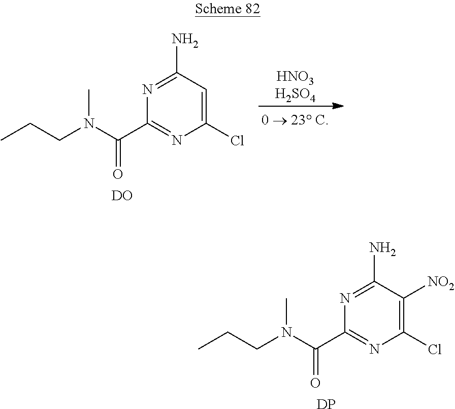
N1=C(N)C=C(Cl)N=C1C(N(CCC)C)=O.[DO].[HNO3H2SO4].N1=C(N)C([NO2])=C(Cl)N=C1C(N(CCC)C)=O.[DP]
